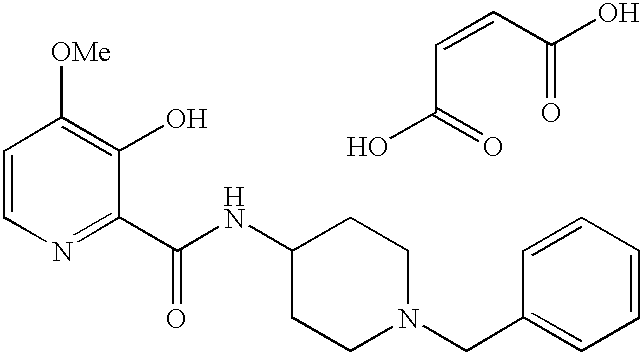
C(C1=NC=CC([OMe])=C1O)(=O)NC1CCN(CC2=CC=CC=C2)CC1.OC(=O)C=CC(O)=O
